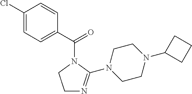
C1N=C(N2CCN(C3CCC3)CC2)N(C(C2=CC=C(Cl)C=C2)=O)C1
